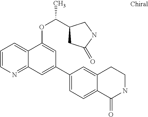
C1=CN=C2C(=C1)C(OC(C1CC(=O)NC1)C)=CC(C1=CC=C3C(=C1)CCNC3=O)=C2
